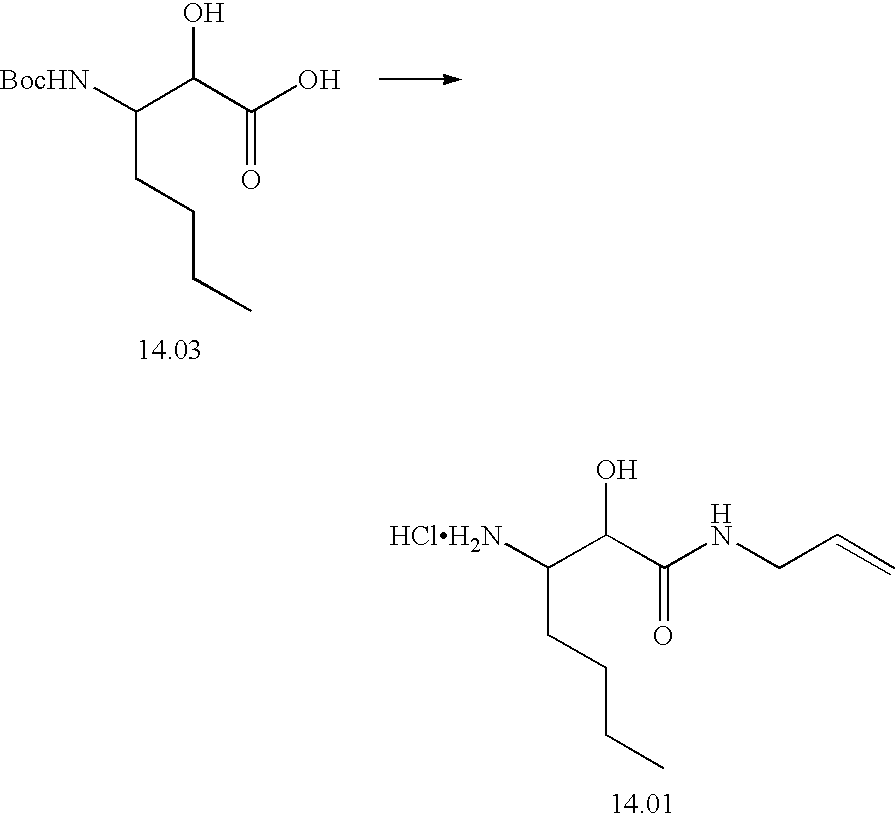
C(CCCC)(C(C(=O)NCC=C)O)[HClH2N].C(CCCC)(C(C(=O)O)O)[BocHN]
